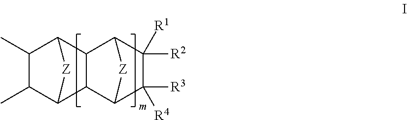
C1(C)C(C)C2[Z]C1C1C2C2C([R4])([R3])C([R1])([R2])C1[Z]2
